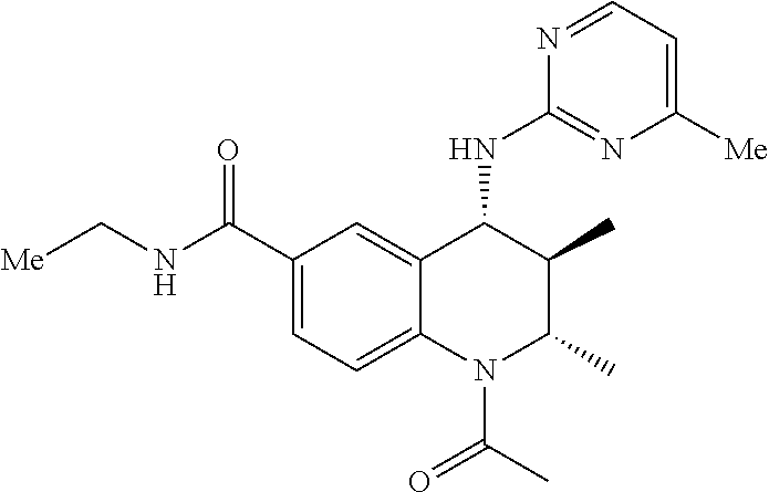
C1(C(NC[Me])=O)=CC=C2C(=C1)C(NC1=NC([Me])=CC=N1)C(C)C(C)N2C(C)=O
